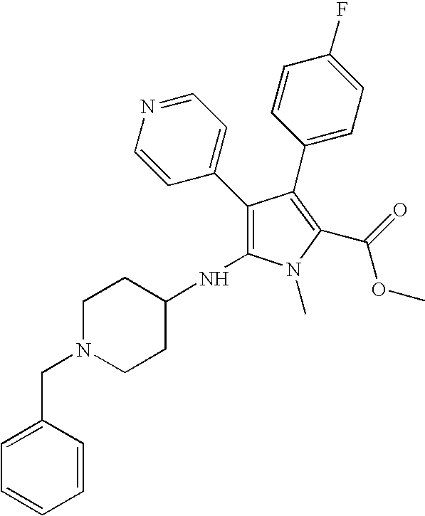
C1(C2=CC=NC=C2)=C(NC2CCN(CC3=CC=CC=C3)CC2)N(C)C(C(=O)OC)=C1C1=CC=C(F)C=C1
